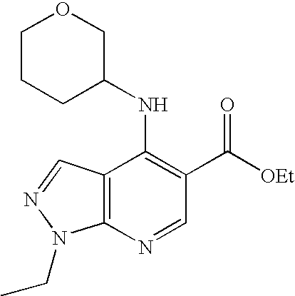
C12=C(N=CC(C([OEt])=O)=C1NC1COCCC1)N(CC)N=C2
